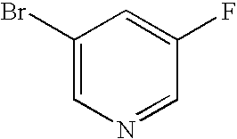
C1(Br)=CN=CC(F)=C1
